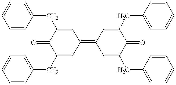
C1(CC2=CC=CC=C2)=CC(=C2C=C(CC3=CC=CC=C3)C(=O)C(CC3=CC=CC=C3)=C2)C=C(CC2=CC=CC=C2)C1=O
